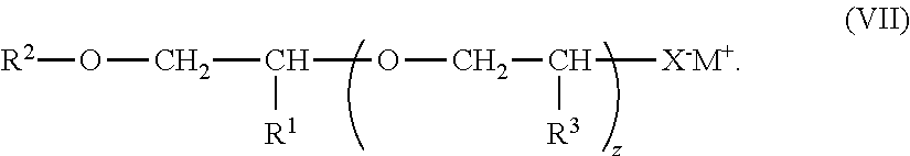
C(OCC([X-M+])[R3])(CO[R2])[R1]
